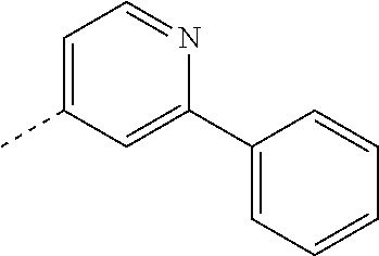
C1=C(C)C=C(C2=CC=CC=C2)N=C1
